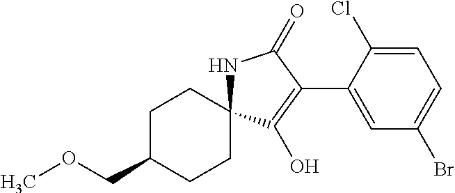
C1C(COC)CCC2(C1)NC(=O)C(C1=CC(Br)=CC=C1Cl)=C2O
